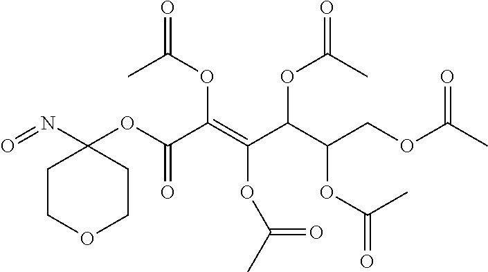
C1COCCC1(N=O)OC(C(=C(C(C(COC(C)=O)OC(=O)C)OC(=O)C)OC(C)=O)OC(C)=O)=O
